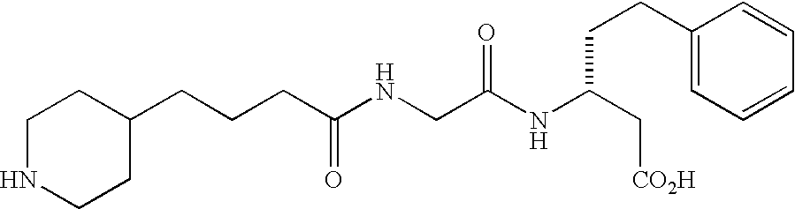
C1NCCC(CCCC(NCC(NC(C[CO2H])CCC2=CC=CC=C2)=O)=O)C1
